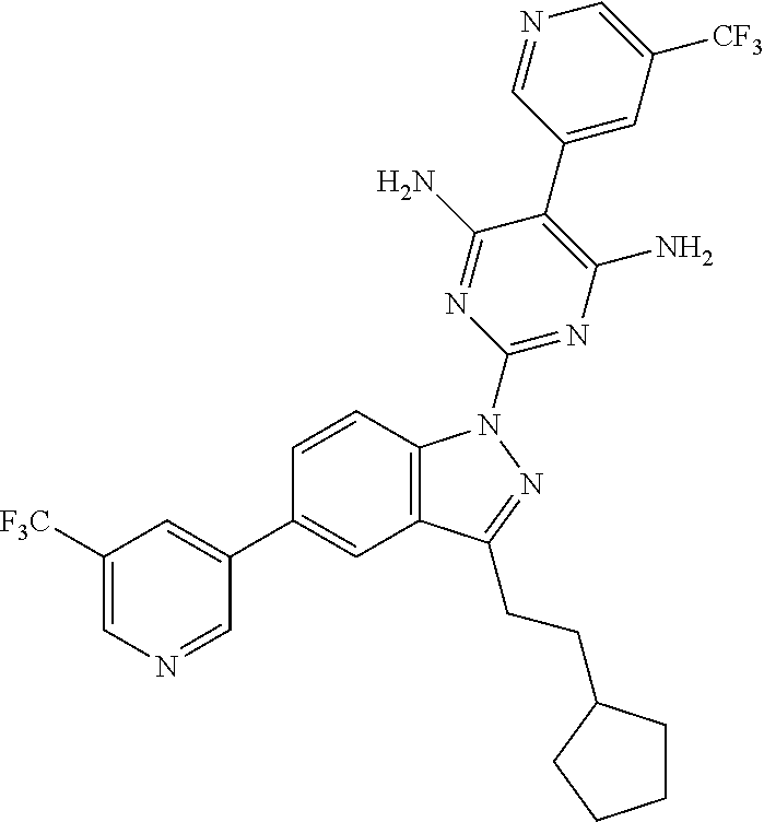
C1=CC2=C(C=C1C1=CC([F3C])=CN=C1)C(CCC1CCCC1)=NN2C1=NC(N)=C(C2=CC([CF3])=CN=C2)C(N)=N1
